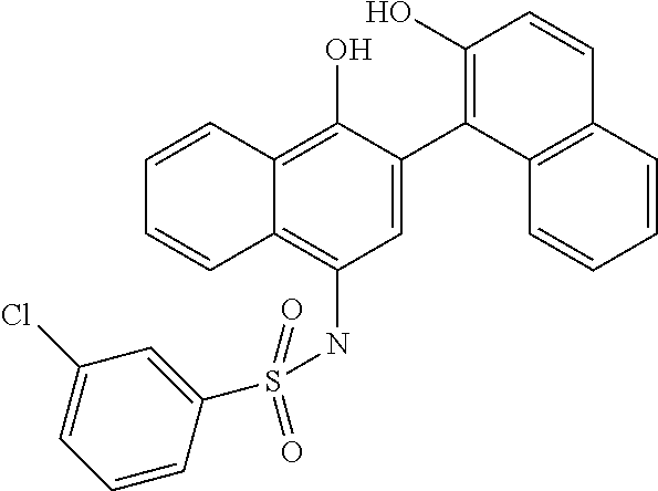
C1=C(C2=C(O)C=CC3=C2C=CC=C3)C(O)=C2C(=C1NS(=O)(=O)C1=CC(Cl)=CC=C1)C=CC=C2
